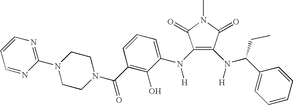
C1(N(C2=CC=CC(C(N3CCN(C4=NC=CC=N4)CC3)=O)=C2O)[H])=C(N([H])C(C2=CC=CC=C2)CC)C(=O)N(C)C1=O
